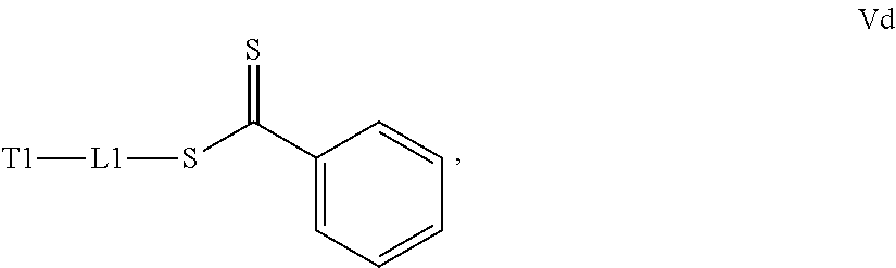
C1(C(S[L1][T1])=S)=CC=CC=C1
